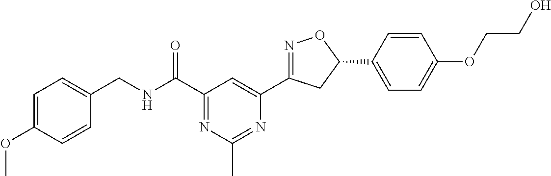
C1=C(OC)C=CC(CNC(C2=NC(C)=NC(C3=NOC(C4=CC=C(OCCO)C=C4)C3)=C2)=O)=C1
